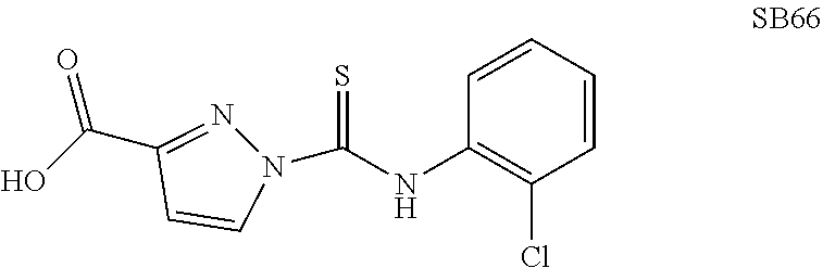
N1(C(NC2=C(Cl)C=CC=C2)=S)N=C(C(O)=O)C=C1
